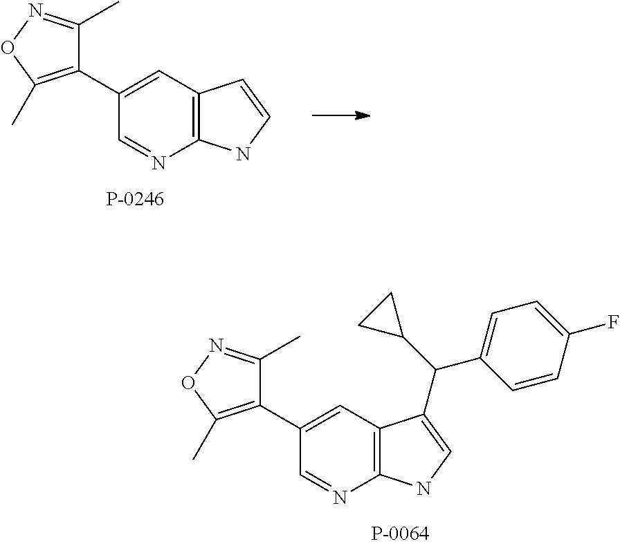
C12=C(C=C(C3=C(C)ON=C3C)C=N1)C=CN2.C12=C(C=C(C3=C(C)ON=C3C)C=N1)C(C(C1=CC=C(F)C=C1)C1CC1)=CN2
